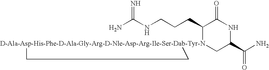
NC(NCCCC1[D-Ala-Asp-His-Phe-D-Ala-Gly-Arg-D-Nle-Asp-Arg-Ile-Ser-Dab-Tyr-N]2(CC(C(N)=O)NC1=O)CC2)=N
